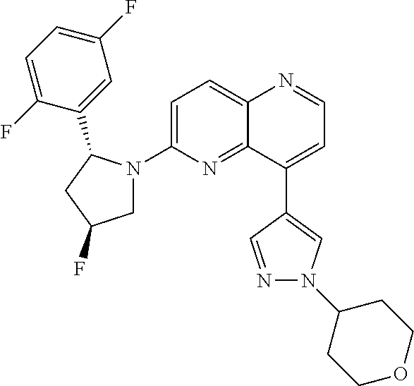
C12=CC=C(N3CC(F)CC3C3=CC(F)=CC=C3F)N=C1C(C1=CN(C3CCOCC3)N=C1)=CC=N2
